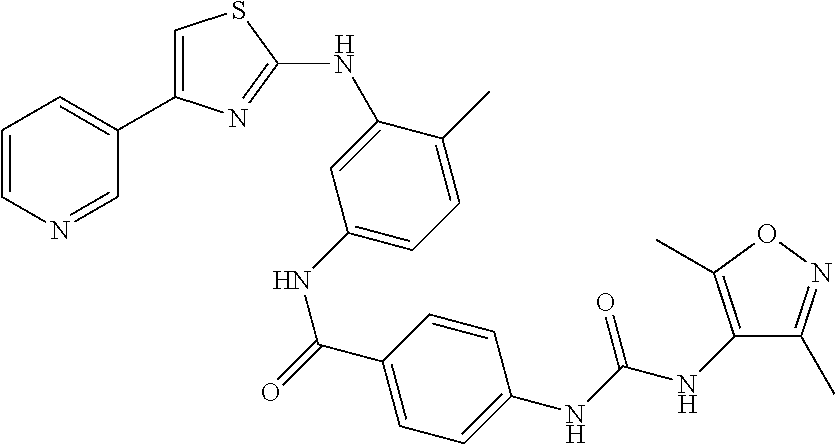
C1=CN=CC(C2=CSC(NC3=CC(NC(C4=CC=C(NC(NC5=C(C)ON=C5C)=O)C=C4)=O)=CC=C3C)=N2)=C1
